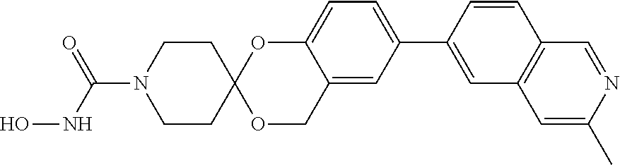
C12=CC(C3=CC4=C(C=C3)C=NC(C)=C4)=CC=C1OC1(OC2)CCN(C(NO)=O)CC1
